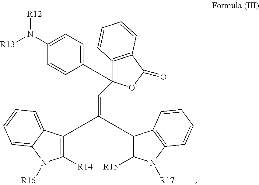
C1([R14])=C(C(C2=C([R15])N([R17])C3=C2C=CC=C3)=CC2(C3=CC=C(N([R13])[R12])C=C3)C3=C(C(=O)O2)C=CC=C3)C2=CC=CC=C2N1[R16]
